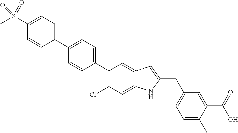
C1(S(=O)(C)=O)=CC=C(C2=CC=C(C3=C(Cl)C=C4C(=C3)C=C(CC3=CC=C(C)C(C(O)=O)=C3)N4)C=C2)C=C1
